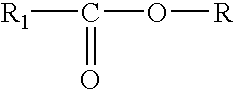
[R1]C(O[R])=O
